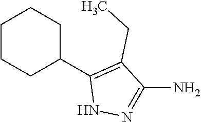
C1CCC(C2=C(CC)C(N)=NN2)CC1
